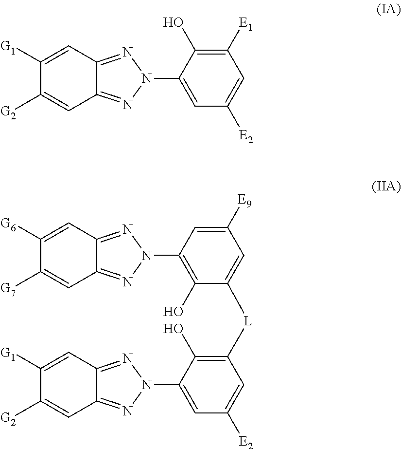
C1([G1])=CC2=NN(C3=CC([E2])=CC([E1])=C3O)N=C2C=C1[G2].C1([G1])=CC2=NN(C3=CC([E2])=CC([L]C4=CC([E9])=CC(N5N=C6C=C([G7])C([G6])=CC6=N5)=C4O)=C3O)N=C2C=C1[G2]
